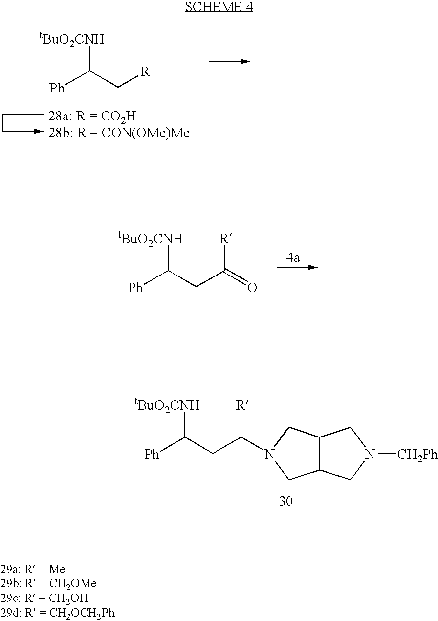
[Ph]C(CC([R])N1CC2C(C1)CN([CH2Ph])C2)[tBuO2CNH].[Ph]C(C[R])[tBuO2CNH].[Ph]C(CC(=O)[R])[tBuO2CNH]
